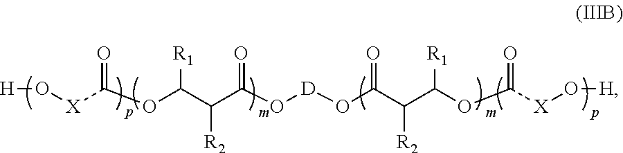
[H]O[X]C(OC(C(C(O[D]OC(C(C(OC([X]O[H])=O)[R1])[R2])=O)=O)[R2])[R1])=O
